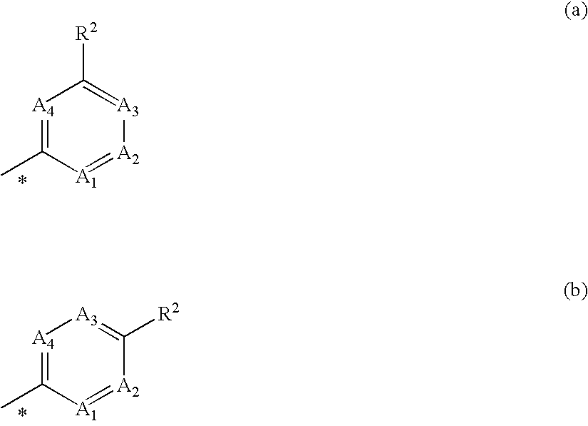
[A4]1=C(C)[A1]=[A2][A3]=C1[R2].[A4]1=C(C)[A1]=[A2]C([R2])=[A3]1
